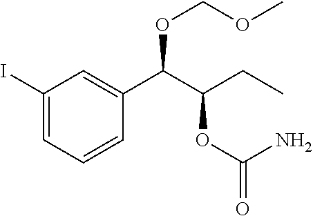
C1(I)=CC=CC(C(C(CC)OC(=O)N)OCOC)=C1
